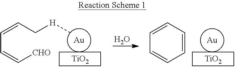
O.C(C=C[CHO])=CC[H]C.[Au].[TiO2].C1=CC=CC=C1.[Au].[TiO2]
